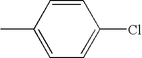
C1(C)=CC=C(Cl)C=C1
